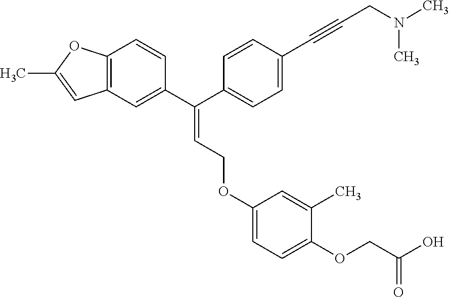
C1=C(C(C2=CC=C(C#CCN(C)C)C=C2)=CCOC2=CC=C(OCC(=O)O)C(C)=C2)C=CC2=C1C=C(C)O2
